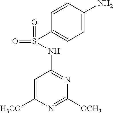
C1=C([H3CO])N=C([OCH3])N=C1NS(=O)(=O)C1=CC=C(N)C=C1
